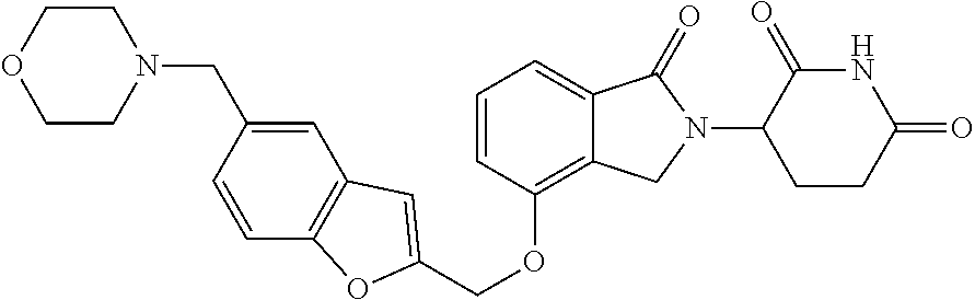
C(OC1=C2C(=CC=C1)C(=O)N(C1CCC(=O)NC1=O)C2)C1=CC2=C(C=CC(CN3CCOCC3)=C2)O1
